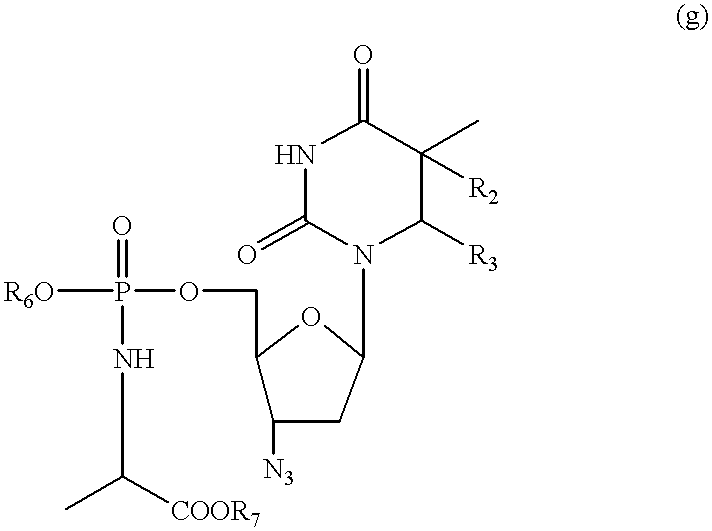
[R6O]P(OCC1C([N3])CC(N2C([R3])C(C)([R2])C(=O)NC2=O)O1)(=O)NC(C)[COOR7]
